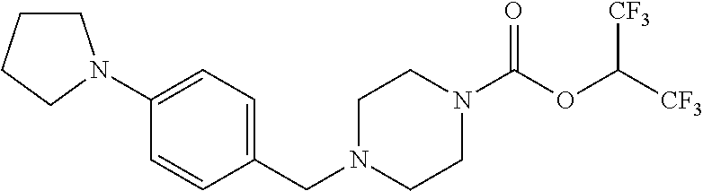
C1N(CC2=CC=C(N3CCCC3)C=C2)CCN(C(OC([CF3])[CF3])=O)C1
